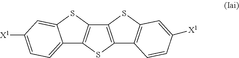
C12=C(SC3=C1SC1=CC([X1])=CC=C31)C1=C(S2)C=C([X1])C=C1
